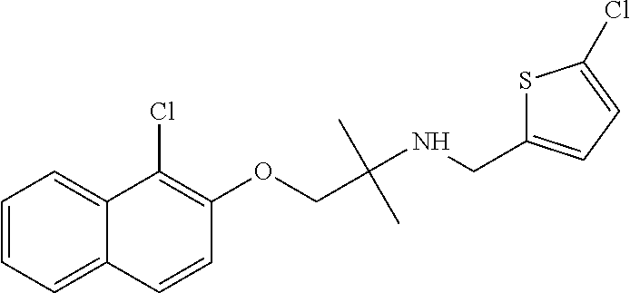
C1=CC=C2C(=C1)C(Cl)=C(OCC(NCC1=CC=C(Cl)S1)(C)C)C=C2
